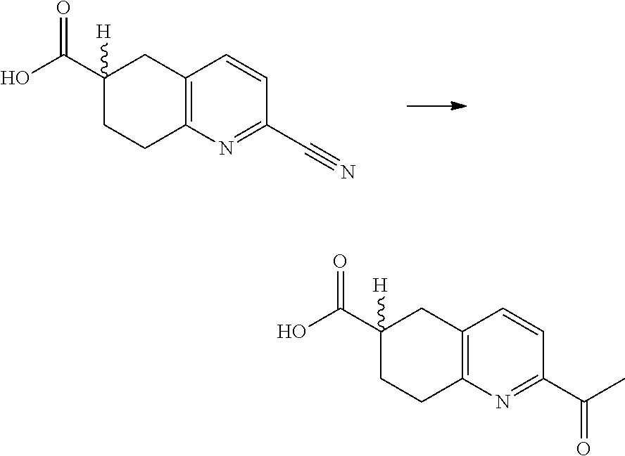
C12=C(N=C(C#N)C=C1)CCC(C(O)=O)([H])C2.C12=C(N=C(C(C)=O)C=C1)CCC(C(O)=O)([H])C2
